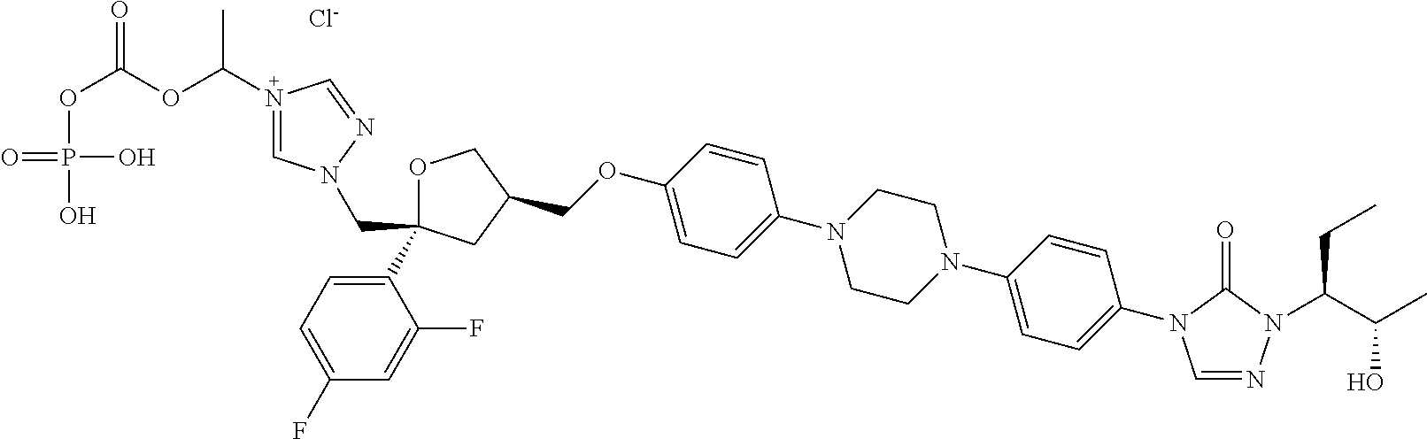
[Cl-].C1OC(C2=CC=C(F)C=C2F)(CN2C=N(C(OC(OP(O)(O)=O)=O)C)C=N2)CC1COC1=CC=C(N2CCN(C3=CC=C(N4C=NN(C(C(O)C)CC)C4=O)C=C3)CC2)C=C1
